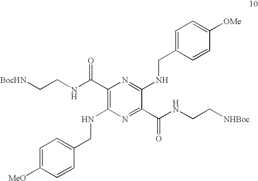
C1(C(NCC[BocHN])=O)=C(NCC2=CC=C([MeO])C=C2)N=C(C(NCC[NHBoc])=O)C(NCC2=CC=C([OMe])C=C2)=N1
